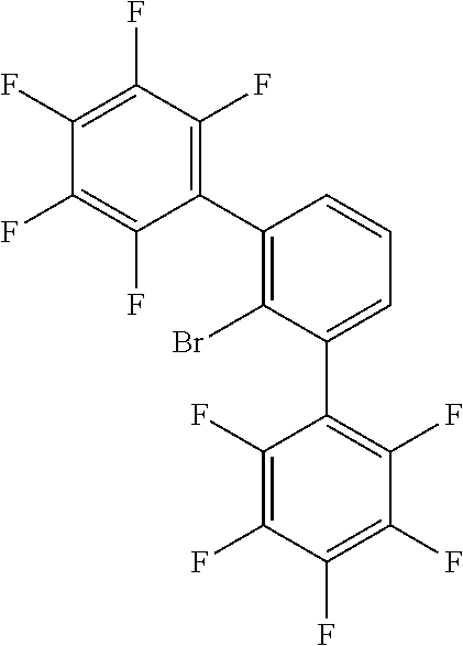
C1(F)=C(F)C(F)=C(F)C(F)=C1C1=CC=CC(C2=C(F)C(F)=C(F)C(F)=C2F)=C1Br
